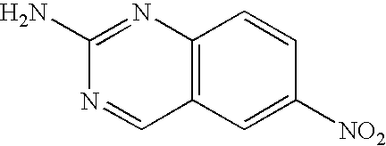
C12=C(C=C([NO2])C=C1)C=NC(N)=N2
